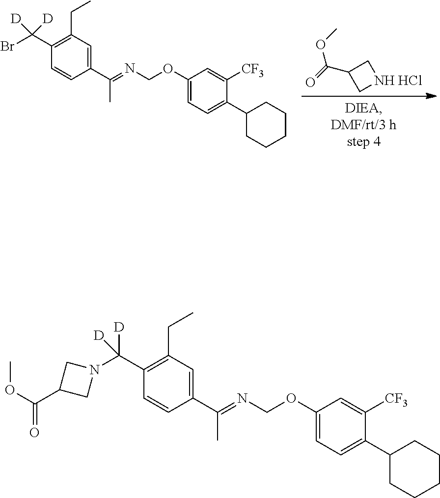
C1=C(OCN=C(C2=CC(CC)=C(C(Br)([D])[D])C=C2)C)C=C([CF3])C(C2CCCCC2)=C1.COC(=O)C1C[NH HCl]C1.C1=C(OCN=C(C2=CC(CC)=C(C(N3CC(C(OC)=O)C3)([D])[D])C=C2)C)C=C([CF3])C(C2CCCCC2)=C1
